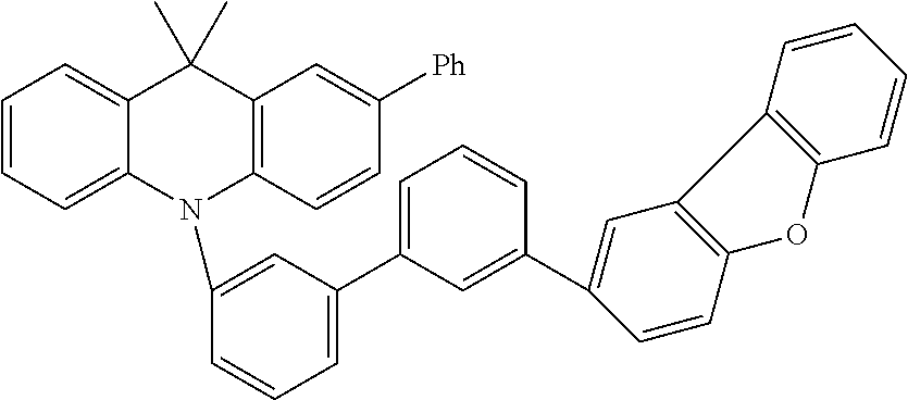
C1=CC=C2C(=C1)C(C)(C)C1=C(N2C2=CC(C3=CC=CC(C4=CC5=C(C=C4)OC4=C5C=CC=C4)=C3)=CC=C2)C=CC([Ph])=C1
